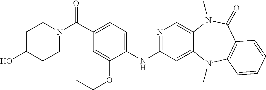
N1=C(NC2=CC=C(C(N3CCC(O)CC3)=O)C=C2OCC)C=C2C(=C1)N(C)C(=O)C1=C(N2C)C=CC=C1
